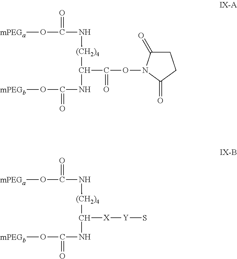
[mPEGa]OC(=O)N[(CH2)4]C(NC(O[mPEGb])=O)C(ON1C(=O)CCC1=O)=O.[mPEGa]OC(=O)N[(CH2)4]C(NC(O[mPEGb])=O)[X][Y]S
